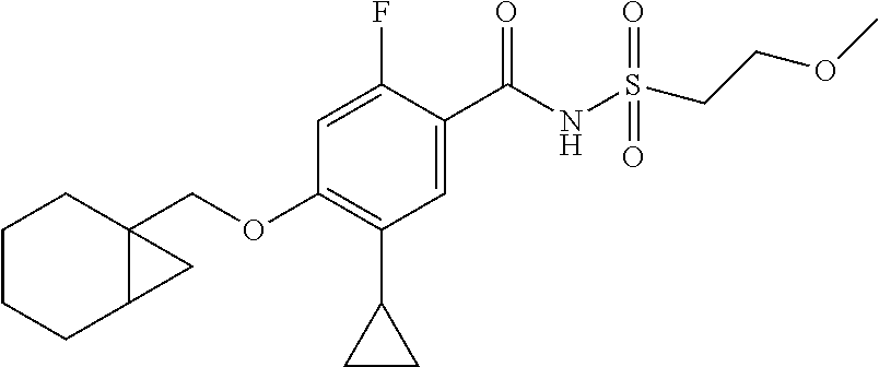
C1=C(F)C(C(NS(CCOC)(=O)=O)=O)=CC(C2CC2)=C1OCC12CCCCC1C2
